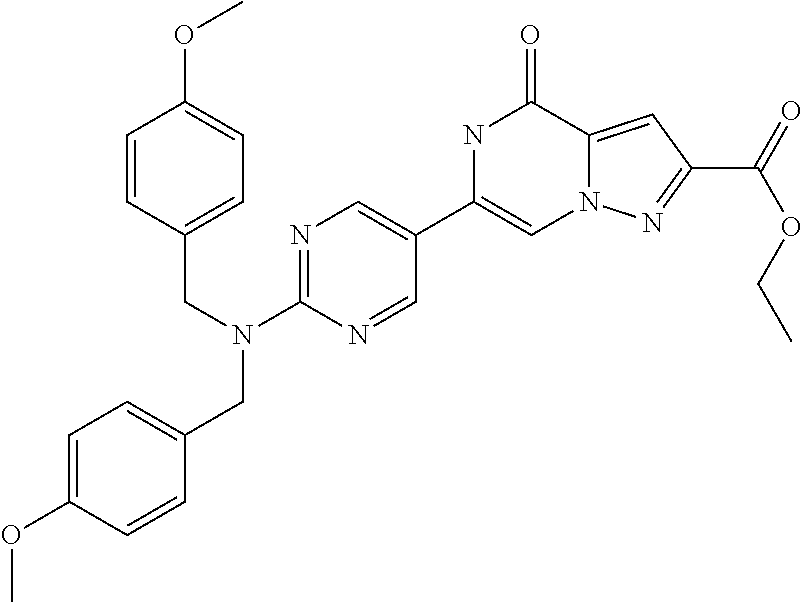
C1=C(OC)C=CC(CN(C2=NC=C(C3=CN4C(=CC(C(=O)OCC)=N4)C(=O)N3)C=N2)CC2=CC=C(OC)C=C2)=C1
